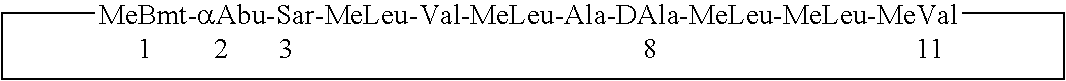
[MeBmt-aAbu-Sar-MeLeu-Val-MeLeu-Ala-DAla-MeLeu-MeLeu-MeVal]1CCCC1
